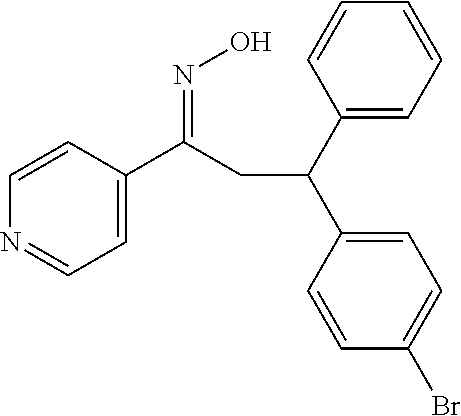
C1=C(C(=NO)CC(C2=CC=CC=C2)C2=CC=C(Br)C=C2)C=CN=C1
